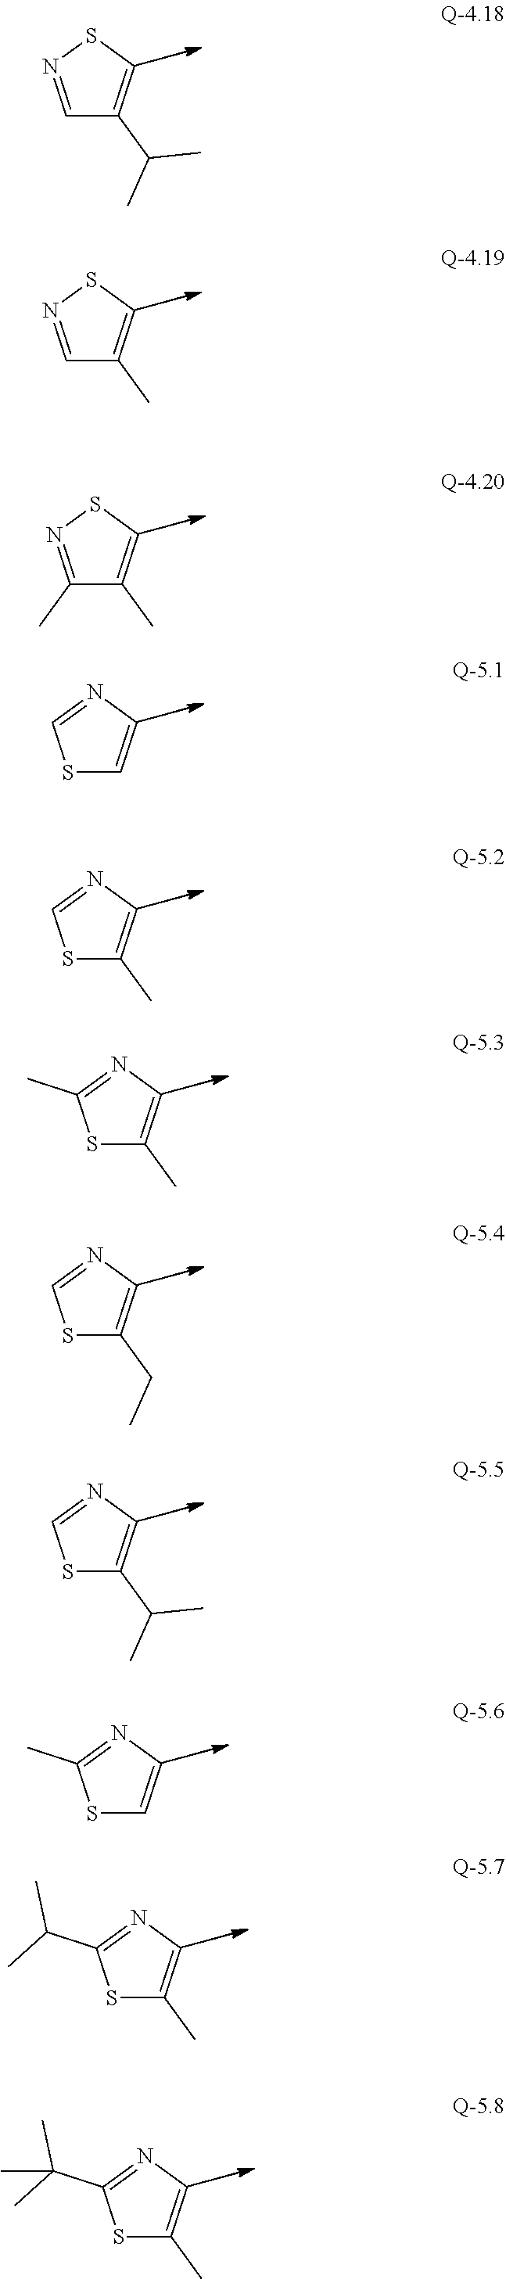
C1=NSC=C1C(C)C.C1=NSC=C1C.C1(C)=NSC=C1C.S1C=CN=C1.S1C(C)=CN=C1.S1C(C)=CN=C1C.S1C(CC)=CN=C1.S1C(C(C)C)=CN=C1.S1C=CN=C1C.S1C(C)=CN=C1C(C)C.S1C(C)=CN=C1C(C)(C)C
